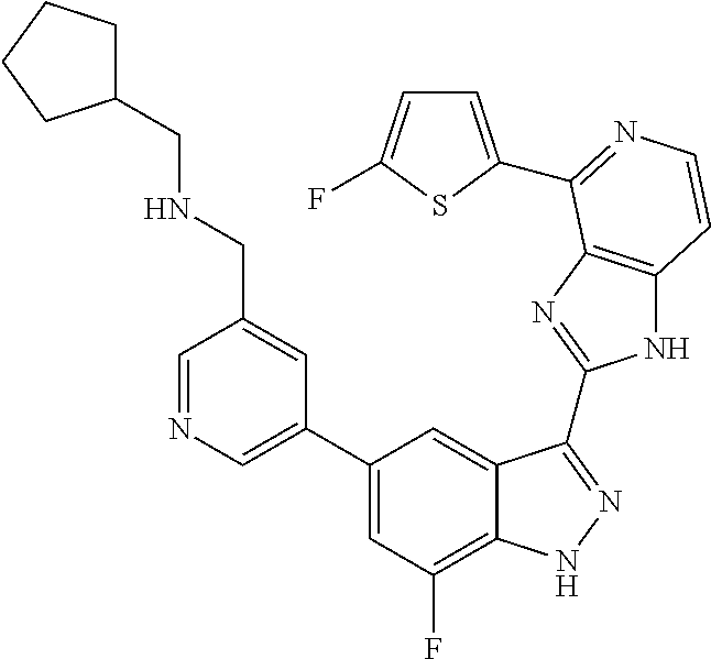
C1=C(C2=CC(F)=C3C(=C2)C(C2=NC4=C(N2)C=CN=C4C2=CC=C(F)S2)=NN3)C=C(CNCC2CCCC2)C=N1
